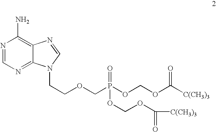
N1=CN=C2C(=C1N)N=CN2CCOCP(OCOC([C(CH3)3])=O)(=O)OCOC([C(CH3)3])=O
